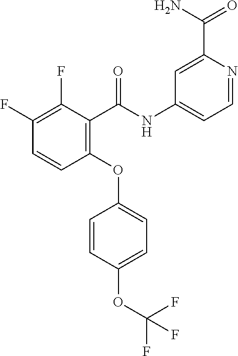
C1(OC2=CC=C(OC(F)(F)F)C=C2)=C(C(NC2=CC=NC(C(=O)N)=C2)=O)C(F)=C(F)C=C1
